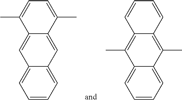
C12=CC3=CC=CC=C3C=C1C(C)=CC=C2C.C12=C(C)C3=CC=CC=C3C(C)=C1C=CC=C2
